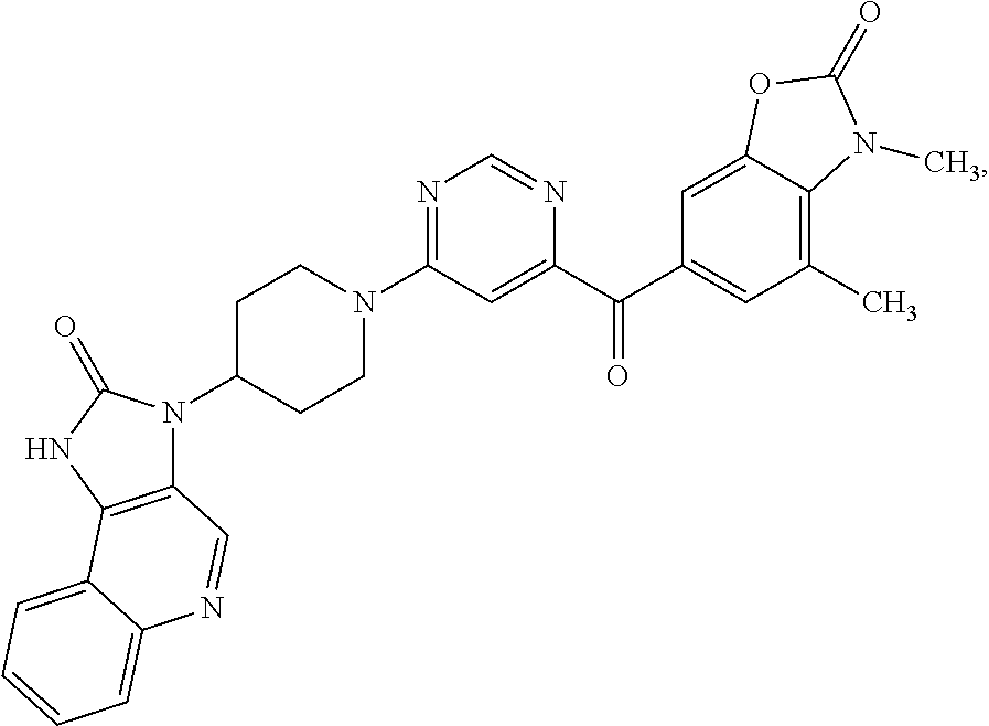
N1=C(N2CCC(N3C4=C(NC3=O)C3=CC=CC=C3N=C4)CC2)C=C(C(C2=CC(C)=C3C(=C2)OC(=O)N3C)=O)N=C1
